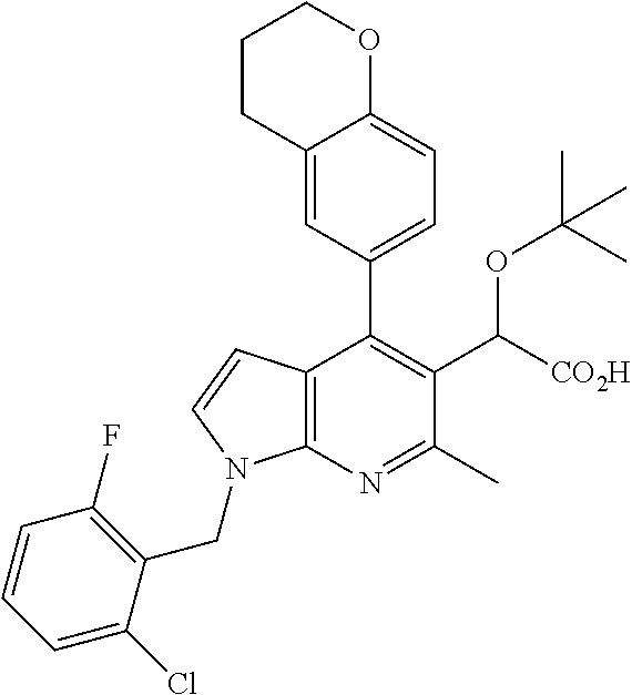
C12=C(N=C(C)C(C([CO2H])OC(C)(C)C)=C1C1=CC=C3C(=C1)CCCO3)N(CC1=C(F)C=CC=C1Cl)C=C2
